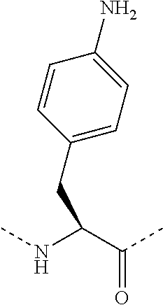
C(C(NC)C(C)=O)C1=CC=C(N)C=C1
